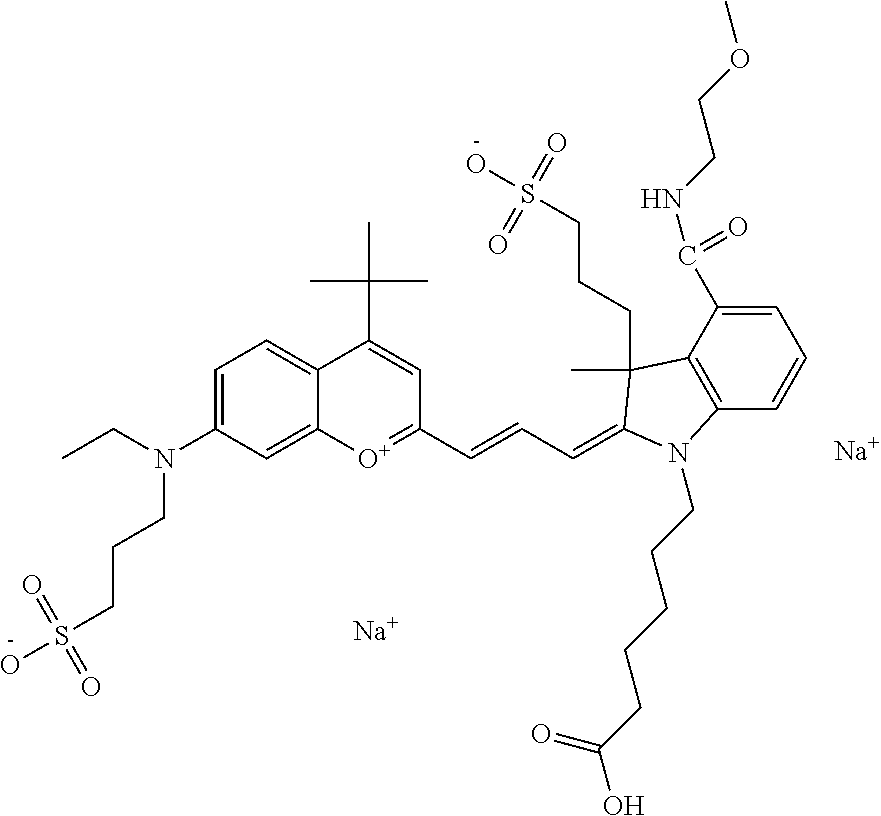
[Na].[Na].C(=CC=C1N(CCCCCC(O)=O)C2=C(C(C(NCCOC)=O)=CC=C2)C1(C)CCCS(O)(=O)=O)C1=[O+]C2=CC(N(CC)CCCS(O)(=O)=O)=CC=C2C(C(C)(C)C)=C1
